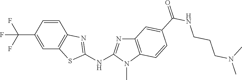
C(C1=CC2=C(C=C1)N=C(NC1=NC3=C(N1C)C=CC(C(NCCCN(C)C)=O)=C3)S2)(F)(F)F
